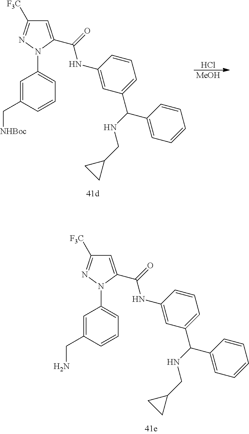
C1=C(C(=O)NC2=CC(C(NCC3CC3)C3=CC=CC=C3)=CC=C2)N(C2=CC=CC(CN)=C2)N=C1[F3C].C1=C(C(=O)NC2=CC(C(NCC3CC3)C3=CC=CC=C3)=CC=C2)N(C2=CC=CC(C[NHBoc])=C2)N=C1[F3C].Cl.[MeOH]
